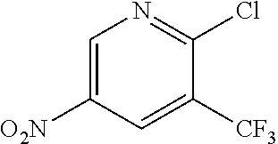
C1=C([O2N])C=C([CF3])C(Cl)=N1
